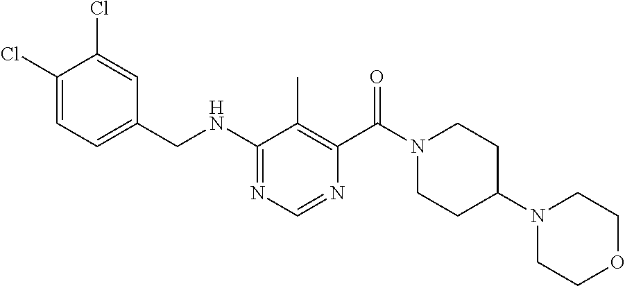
N(C1=NC=NC(C(N2CCC(N3CCOCC3)CC2)=O)=C1C)CC1=CC=C(Cl)C(Cl)=C1
